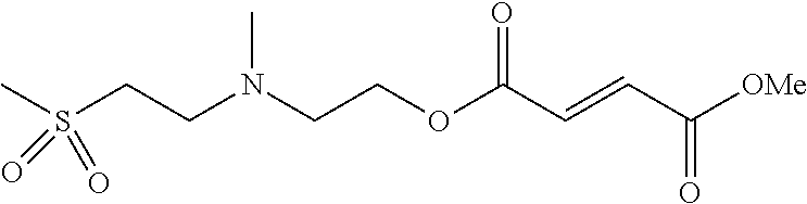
[OMe]C(C=CC(OCCN(CCS(C)(=O)=O)C)=O)=O
